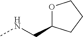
CNCC1OCCC1
